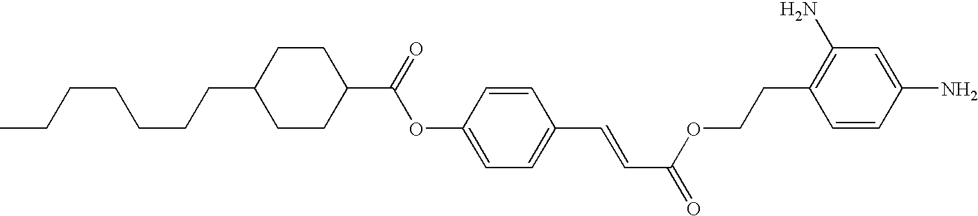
CCCCCCCC1CCC(C(=O)OC2=CC=C(C=CC(=O)OCCC3=C(N)C=C(N)C=C3)C=C2)CC1
